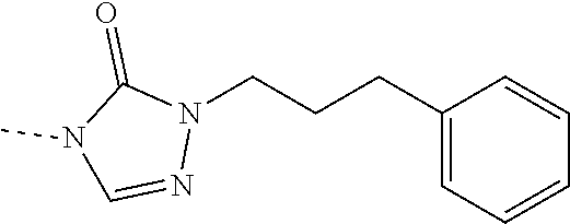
C1(CCCN2C(=O)N(C)C=N2)=CC=CC=C1
